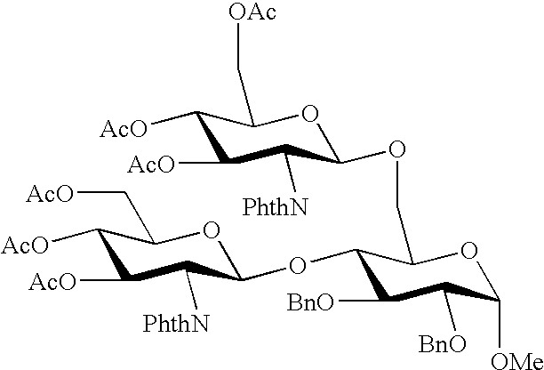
C1(OC2C([PhthN])C([AcO])C([AcO])C(C[AcO])O2)C(COC2C([PhthN])C([AcO])C([AcO])C(C[OAc])O2)OC([OMe])C([BnO])C1[BnO]
